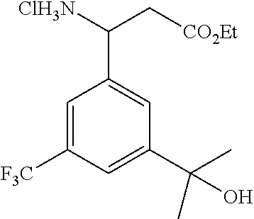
C1=C([F3C])C=C(C(C)(C)O)C=C1C(C[CO2Et])[ClH3N]
